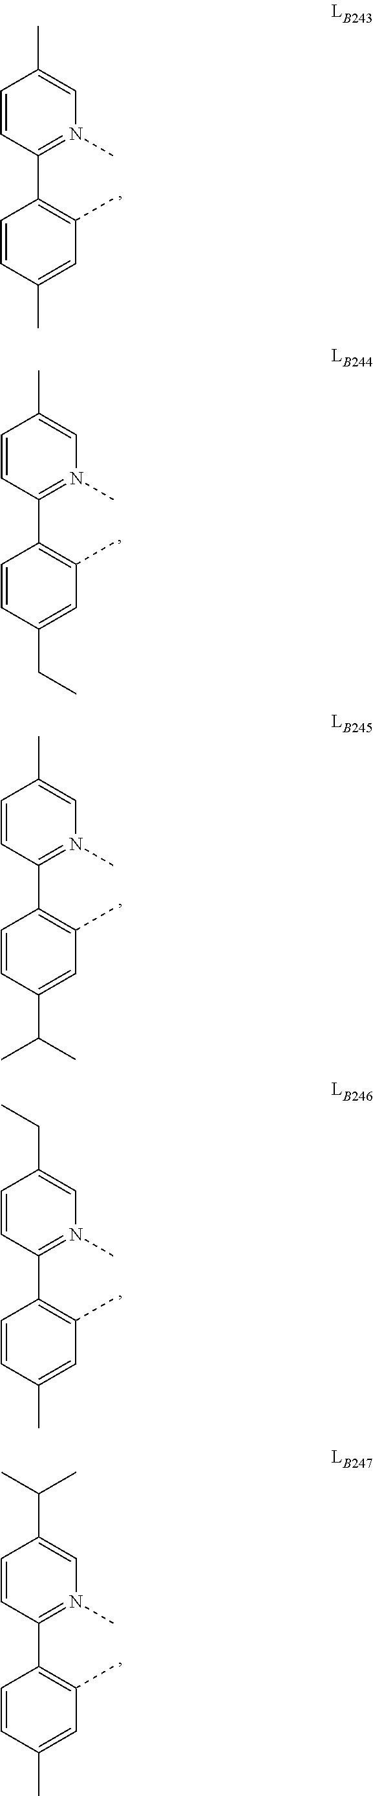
C1=CC(C2=C(C)C=C(C)C=C2)=N(C)C=C1C.C1=CC(C2=C(C)C=C(CC)C=C2)=N(C)C=C1C.C1=CC(C2=C(C)C=C(C(C)C)C=C2)=N(C)C=C1C.C1=CC(C2=N(C)C=C(CC)C=C2)=C(C)C=C1C.C1=CC(C2=N(C)C=C(C(C)C)C=C2)=C(C)C=C1C
